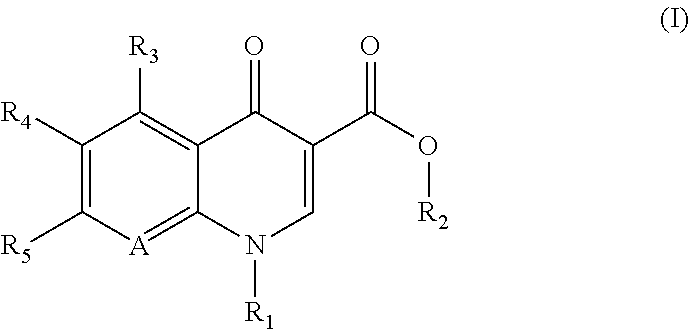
C1([R4])=C([R5])[A]=C2C(=C1[R3])C(=O)C(C(O[R2])=O)=CN2[R1]
